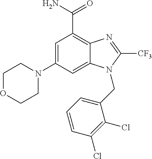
C1=C(N2CCOCC2)C=C2C(=C1C(N)=O)N=C([CF3])N2CC1=CC=CC(Cl)=C1Cl
